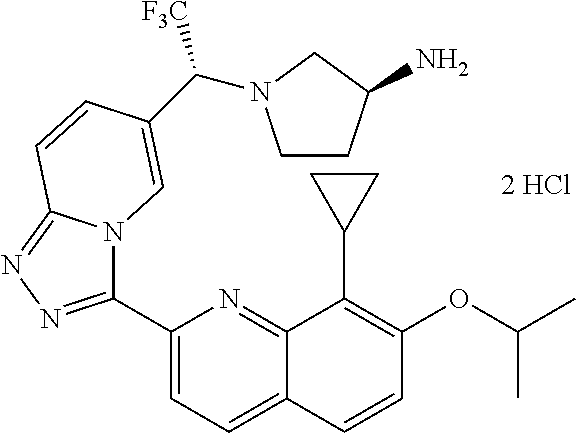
C1(C2=NN=C3N2C=C(C([F3C])N2CCC(N)C2)C=C3)=CC=C2C(=N1)C(C1CC1)=C(OC(C)C)C=C2
